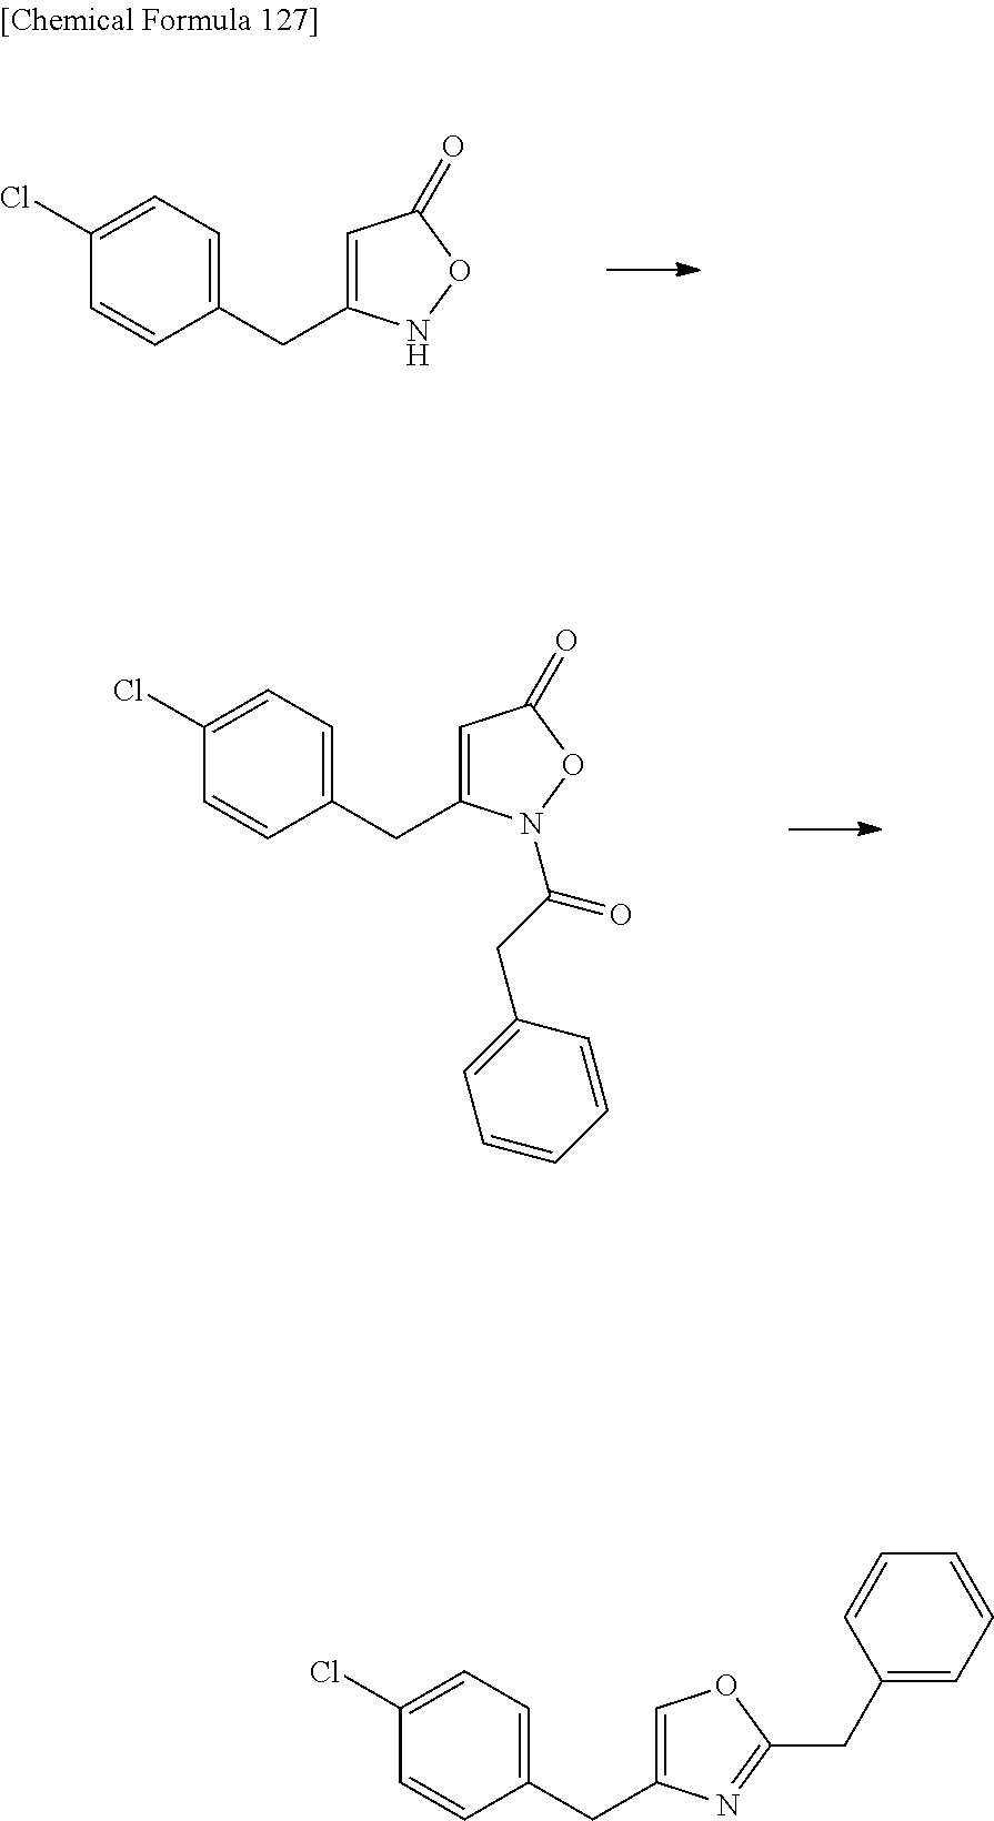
C1(Cl)=CC=C(CC2=CC(=O)ON2)C=C1.C1(Cl)=CC=C(CC2=CC(=O)ON2C(=O)CC2=CC=CC=C2)C=C1.C1(Cl)=CC=C(CC2=COC(CC3=CC=CC=C3)=N2)C=C1
